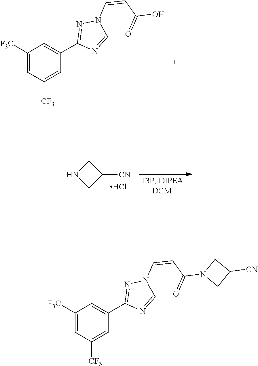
C1([F3C])=CC([CF3])=CC(C2=NN(C=CC(O)=O)C=N2)=C1.N1CC([CN])C1.Cl.C1([F3C])=CC([CF3])=CC(C2=NN(C=CC(N3CC([CN])C3)=O)C=N2)=C1
